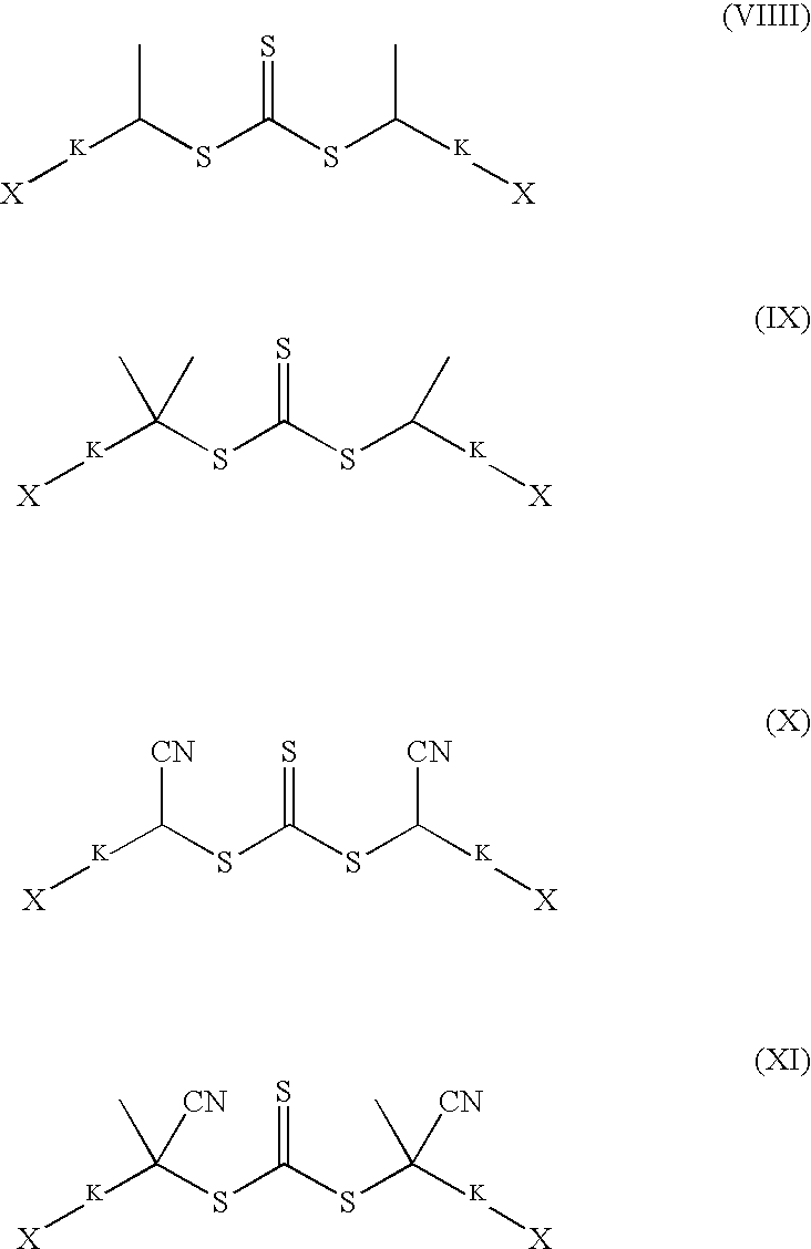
C(=S)(SC([K][X])C)SC([K][X])C.C(=S)(SC([K][X])[CN])SC([K][X])[CN].C(=S)(SC([K][X])(C)[CN])SC([K][X])([CN])C.C(=S)(SC([K][X])(C)C)SC([K][X])C
